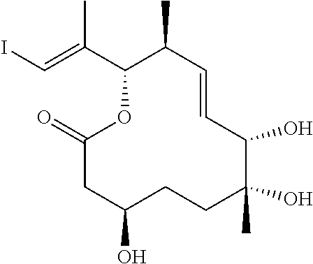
C(=C(C1C(C)C=CC(O)C(C)(O)CCC(O)CC(=O)O1)C)I
